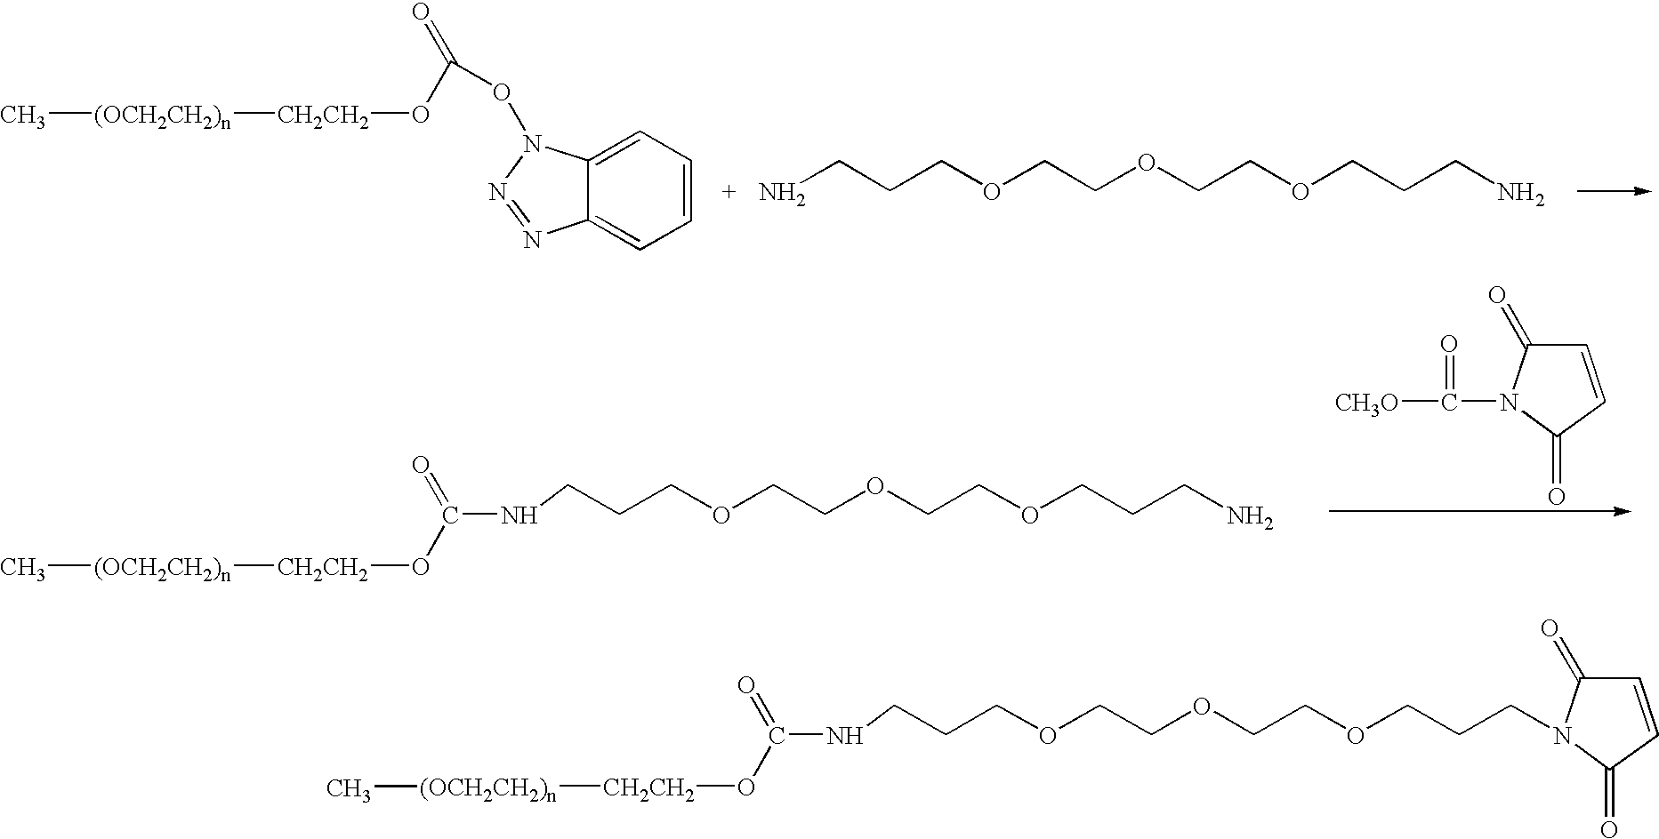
C12=CC=CC=C1N(OC(=O)O[CH2CH2][(OCH2CH2)n]C)N=N2.NCCCOCCOCCOCCCN.N(CCCOCCOCCOCCCN)C(=O)O[CH2CH2][(OCH2CH2)n]C.C1=CC(=O)N(C([CH3O])=O)C1=O.N(CCCOCCOCCOCCCN1C(=O)C=CC1=O)C(=O)O[CH2CH2][(OCH2CH2)n]C
